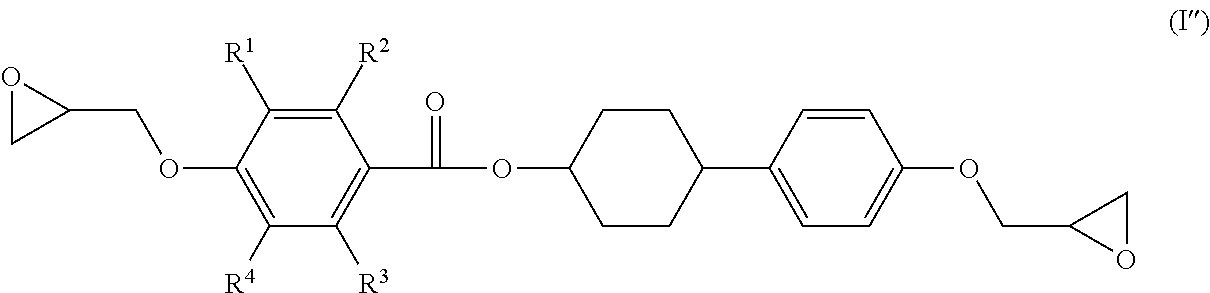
C1([R2])=C([R1])C(OCC2OC2)=C([R4])C([R3])=C1C(OC1CCC(C2=CC=C(OCC3OC3)C=C2)CC1)=O
